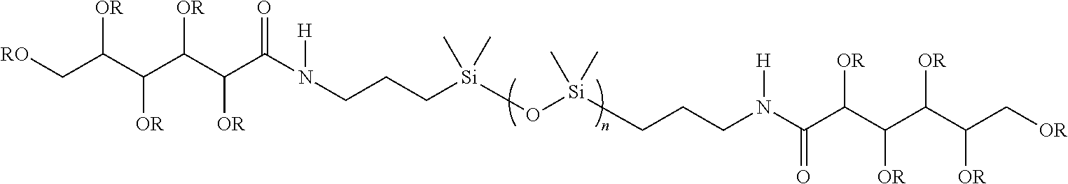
[RO]CC(C(C(C(C(N([H])CCC[Si](O[Si](CCCN(C(C(C(C(C(C[OR])[OR])[OR])[OR])[OR])=O)[H])(C)C)(C)C)=O)[OR])[OR])[OR])[OR]
